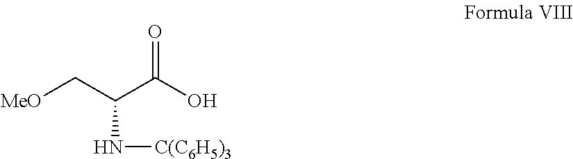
[MeO]CC(C(O)=O)N[C(C6H5)3]
